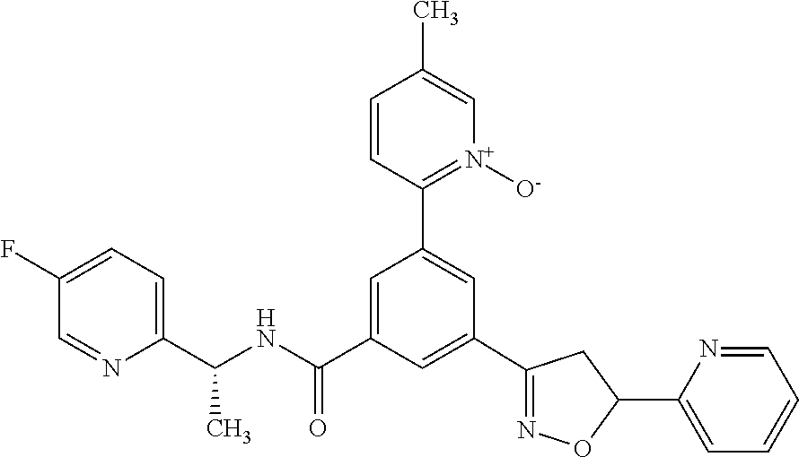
C1(C2=NOC(C3=CC=CC=N3)C2)=CC(C(NC(C2=CC=C(F)C=N2)C)=O)=CC(C2=[N+]([O-])C=C(C)C=C2)=C1
